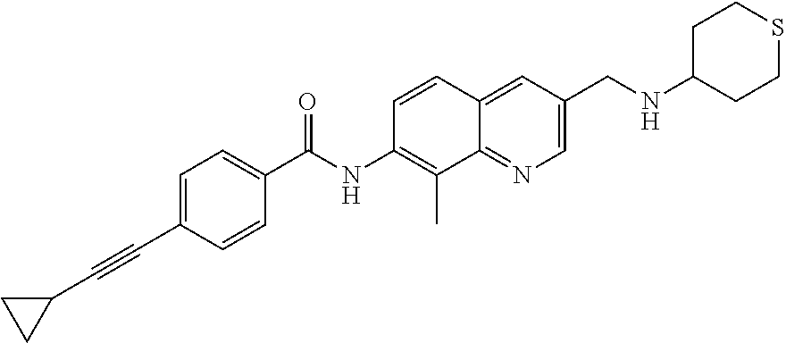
C1(C#CC2=CC=C(C(NC3=C(C)C4=NC=C(CNC5CCSCC5)C=C4C=C3)=O)C=C2)CC1
